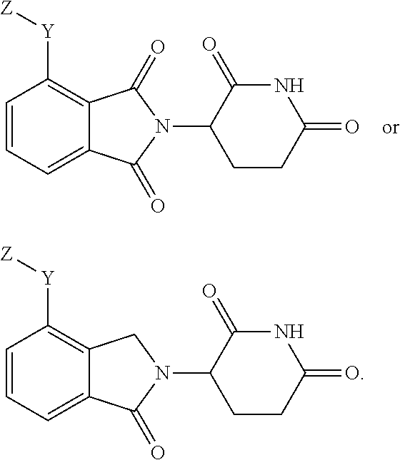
C1=C2C(=C([Y][Z])C=C1)C(=O)N(C1CCC(=O)NC1=O)C2=O.C1=C2C(=C([Y][Z])C=C1)CN(C1CCC(=O)NC1=O)C2=O
